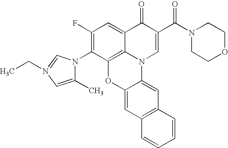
C1(F)=C(N2C(C)=CN(CC)=C2)C2=C3C(=C1)C(=O)C(C(N1CCOCC1)=O)=CN3C1=CC3=C(C=C1O2)C=CC=C3
